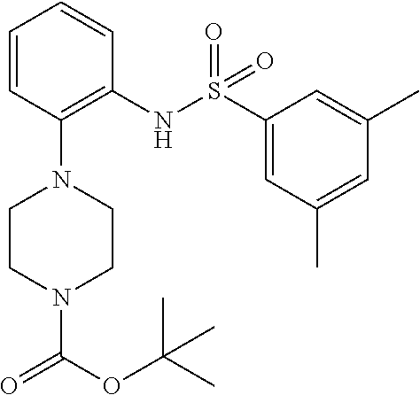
O=C(N1CCN(C2=C(NS(=O)(=O)C3=CC(C)=CC(C)=C3)C=CC=C2)CC1)OC(C)(C)C
